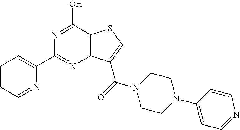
C1(C2=CC=CC=N2)=NC2=C(C(O)=N1)SC=C2C(=O)N1CCN(C2=CC=NC=C2)CC1
